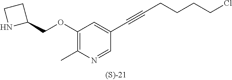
C1(OCC2CCN2)=C(C)N=CC(C#CCCCCCl)=C1
